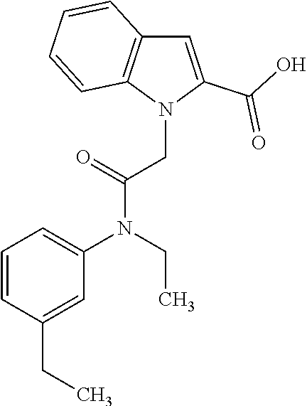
C1(CC)=CC(N(CC)C(=O)CN2C(C(=O)O)=CC3=C2C=CC=C3)=CC=C1
